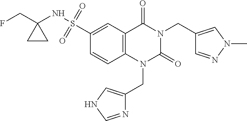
C1(S(=O)(=O)NC2(CF)CC2)=CC2=C(C=C1)N(CC1=CNC=N1)C(=O)N(CC1=CN(C)N=C1)C2=O
